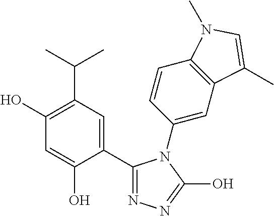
C1(C2=CC(C(C)C)=C(O)C=C2O)=NN=C(O)N1C1=CC2=C(C=C1)N(C)C=C2C
